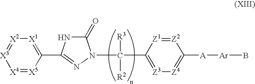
[X4]1=[X5]C(C2=NN(C([R3])([R2])C3=[Z3][Z4]=C([A][Ar]B)[Z2]=[Z1]3)C(=O)N2)=[X1][X2]=[X3]1
